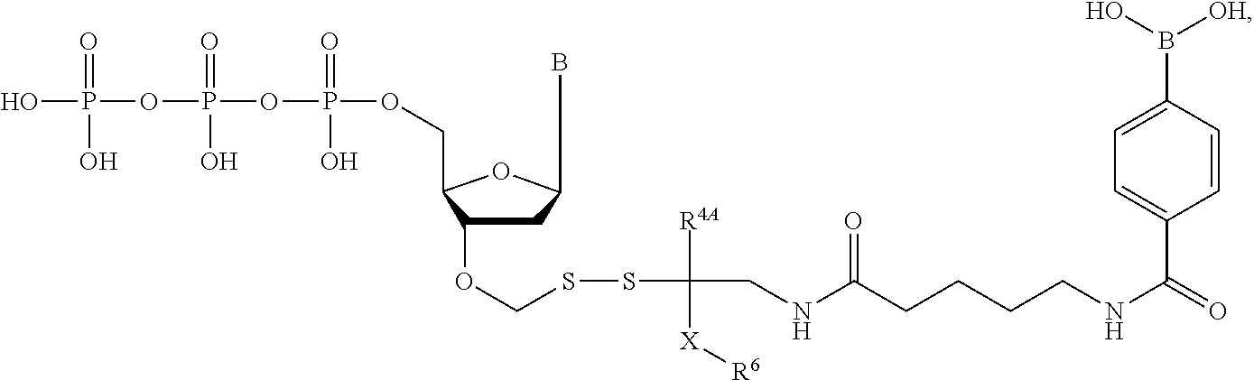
C1C(OCSSC([R4A])([X][R6])CNC(CCCCNC(C2=CC=C(B([OH])O)C=C2)=O)=O)C(COP(OP(=O)(O)OP(O)(=O)O)(O)=O)OC1B
